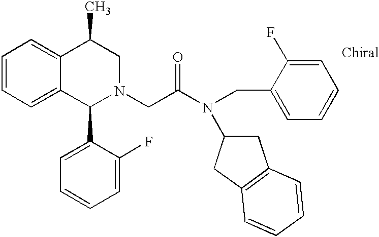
C1=CC=C2C(=C1)C(C)CN(CC(N(C1CC3=C(C1)C=CC=C3)CC1=CC=CC=C1F)=O)C2C1=CC=CC=C1F
